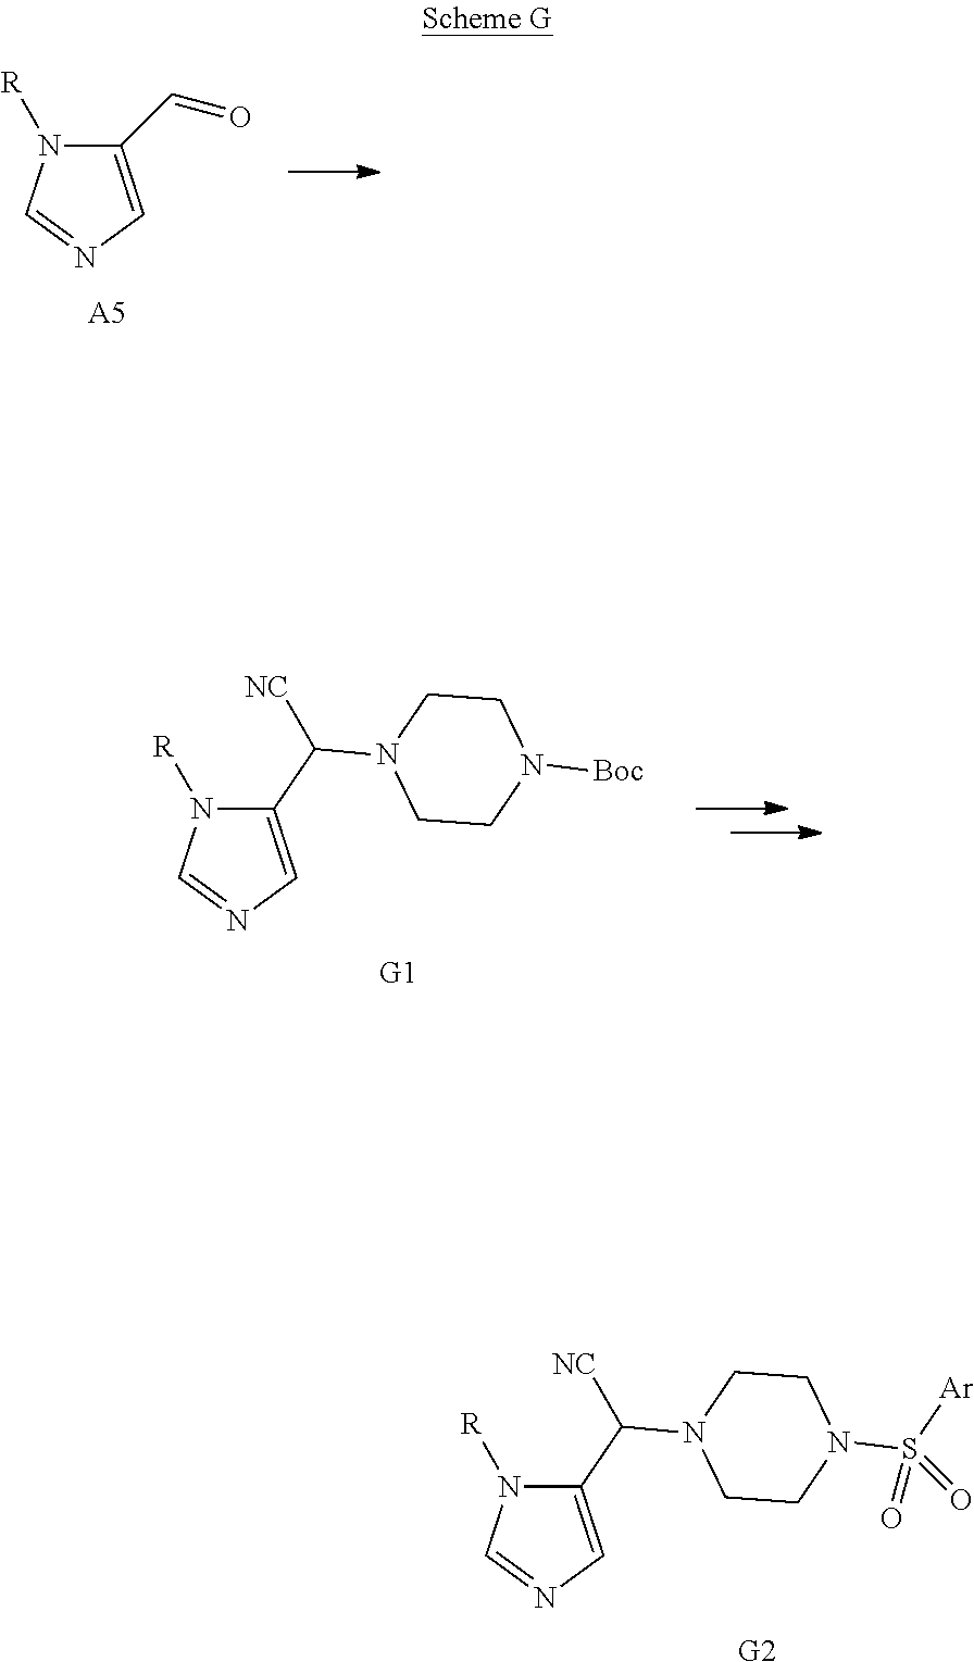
N1([R])C=NC=C1C=O.[A5].[G2].N1([R])C=NC=C1C(N1CCN(S(=O)([Ar])=O)CC1)[NC].[G1].N1([R])C=NC=C1C(N1CCN([Boc])CC1)[NC]
